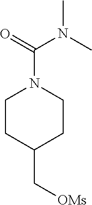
C1CC(C[OMs])CCN1C(N(C)C)=O
